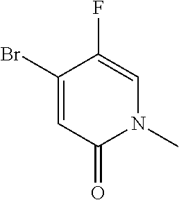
C1(Br)=CC(=O)N(C)C=C1F
